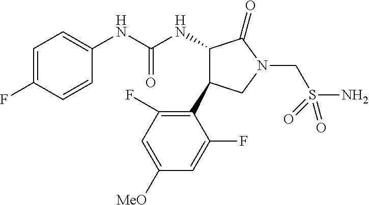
C1=C(F)C=CC(NC(NC2C(C3=C(F)C=C([OMe])C=C3F)CN(CS(N)(=O)=O)C2=O)=O)=C1
